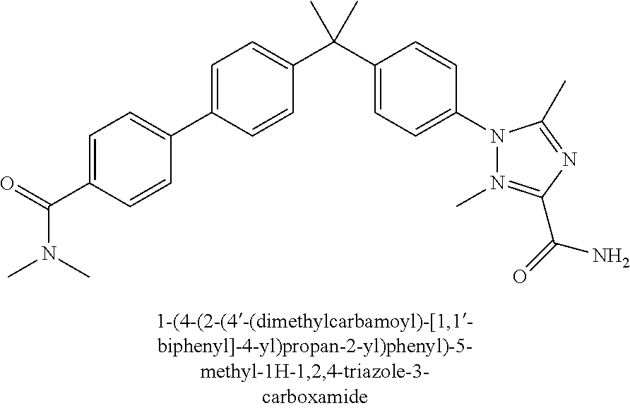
C1=C(C2=CC=C(C(N(C)C)=O)C=C2)C=CC(C(C2=CC=C(N3N(C)=C(C(N)=O)N=C3C)C=C2)(C)C)=C1
